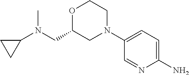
C1(N(CC2CN(C3=CC=C(N)N=C3)CCO2)C)CC1
